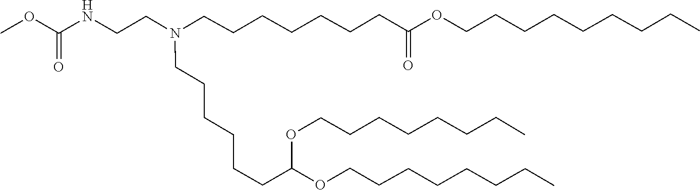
C(CCC)CCCCOC(CCCCCCN(CCCCCCCC(=O)OCCCCCCCCC)CCNC(OC)=O)OCCCCCCCC
